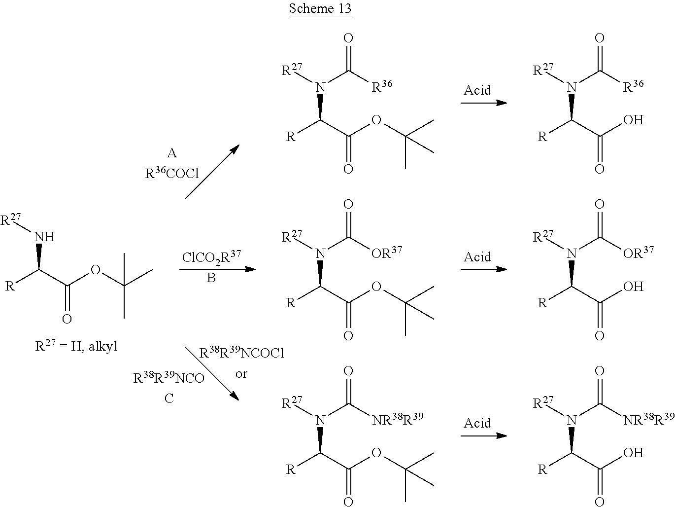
[ClCO2R37].B.[AR36COCl].[R38R39NCOClor].[R38R39NCOC].C(=O)(C([R])N[R27])OC(C)(C)C.C(=O)(C([R])N([R27])C([R36])=O)O.C(=O)(C([R])N([R27])C([OR37])=O)O.C(=O)(C([R])N([R27])C([NR38R39])=O)O.C(=O)(C([R])N([R27])C([R36])=O)OC(C)(C)C.C(=O)(C([R])N([R27])C([OR37])=O)OC(C)(C)C.C(=O)(C([R])N([R27])C([NR38R39])=O)OC(C)(C)C
